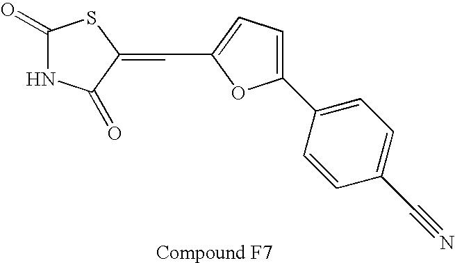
C1(=O)NC(=O)C(=CC2=CC=C(C3=CC=C(C#N)C=C3)O2)S1
